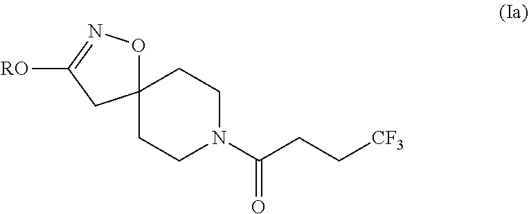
C1N(C(CC[CF3])=O)CCC2(C1)ON=C([RO])C2
